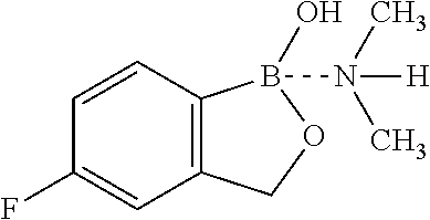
C12=C(C=CC(F)=C1)B(O)(N(C)(C)[H])OC2
